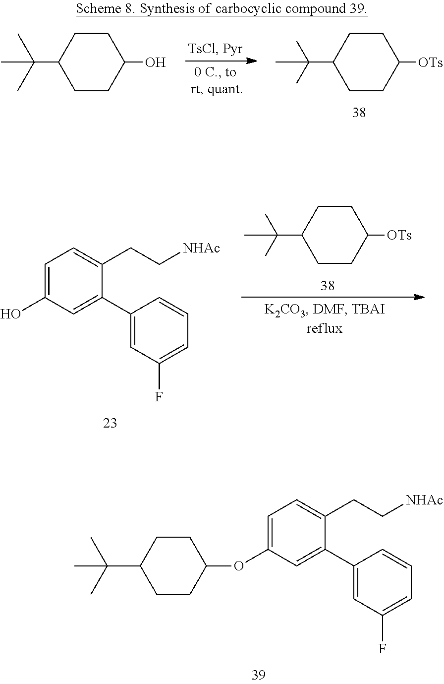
C1CC([OTs])CCC1C(C)(C)C.C1CC(O)CCC1C(C)(C)C.C1=C(O)C=C(C2=CC(F)=CC=C2)C(CC[NHAc])=C1.C1CC([OTs])CCC1C(C)(C)C.C1(C(C)(C)C)CCC(OC2=CC=C(CC[NHAc])C(C3=CC(F)=CC=C3)=C2)CC1
